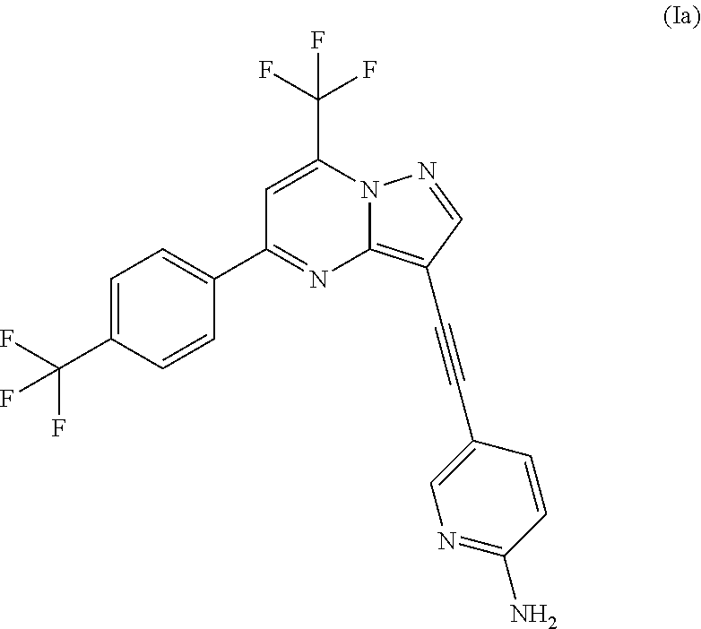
C1=C(C(F)(F)F)N2C(=C(C#CC3=CN=C(N)C=C3)C=N2)N=C1C1=CC=C(C(F)(F)F)C=C1
